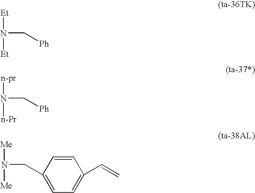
[Et]N([Et])C[Ph].[n-pr]N([n-Pr])C[Ph].C1=CC(CN([Me])[Me])=CC=C1C=C
